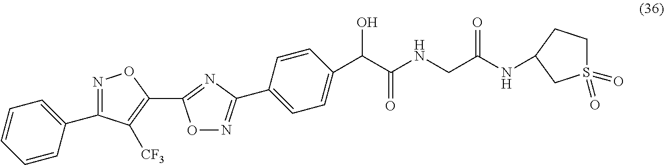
C1=CC=CC(C2=NOC(C3=NC(C4=CC=C(C(C(NCC(NC5CCS(=O)(=O)C5)=O)=O)O)C=C4)=NO3)=C2[CF3])=C1
